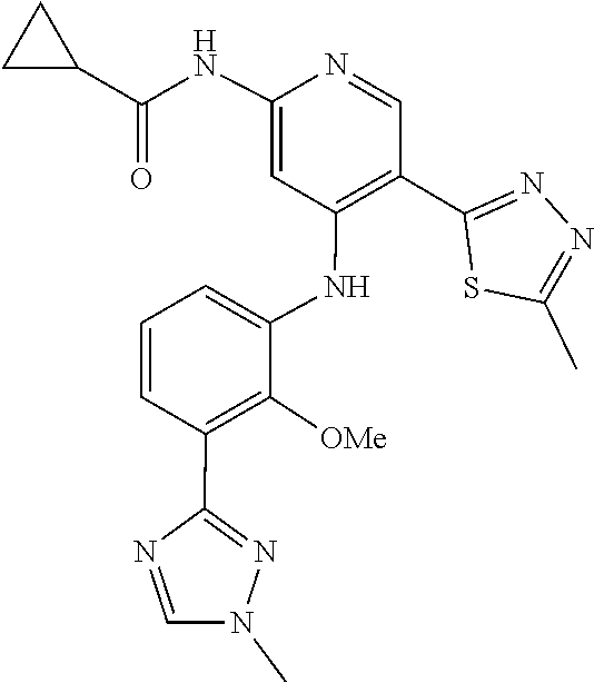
CN1C=NC(C2=C([OMe])C(NC3=C(C4=NN=C(C)S4)C=NC(NC(C4CC4)=O)=C3)=CC=C2)=N1
